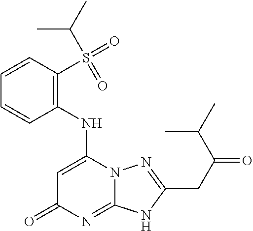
C1=CC(NC2=CC(=O)N=C3N2N=C(CC(=O)C(C)C)N3)=C(S(C(C)C)(=O)=O)C=C1
